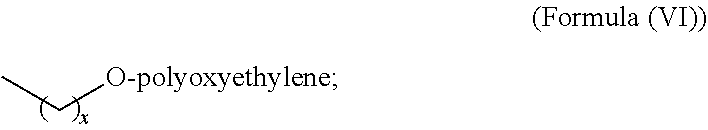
C(C)[O-polyoxyethylene]
